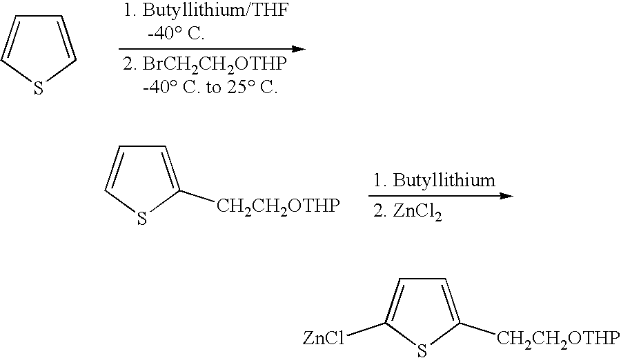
C1=CSC=C1.C1=C([CH2CH2OTHP])SC=C1.C1=C([CH2CH2OTHP])SC([ZnCl])=C1
